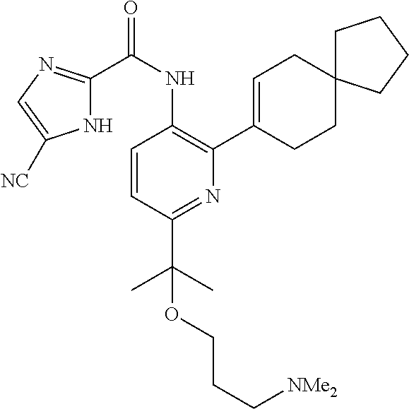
C1=CC(C(C)(C)OCCC[NMe2])=NC(C2=CCC3(CC2)CCCC3)=C1NC(C1=NC=C([NC])N1)=O
